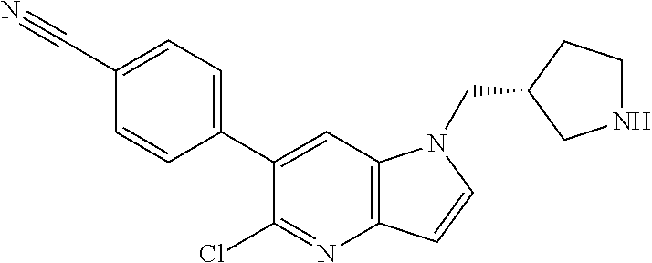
C12=C(C=C(C3=CC=C(C#N)C=C3)C(Cl)=N1)N(CC1CCNC1)C=C2
